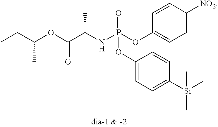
C1=C([NO2])C=CC(OP(NC(C(OC(CC)C)=O)C)(=O)OC2=CC=C([Si](C)(C)C)C=C2)=C1
